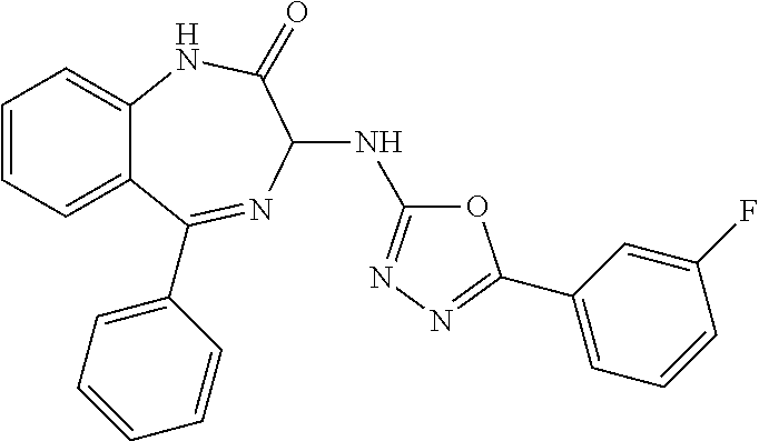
C1=CC=C2C(=C1)NC(=O)C(NC1=NN=C(C3=CC=CC(F)=C3)O1)N=C2C1=CC=CC=C1
